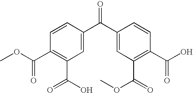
COC(C1=C(C(O)=O)C=C(C(=O)C2=CC(C(OC)=O)=C(C(=O)O)C=C2)C=C1)=O
